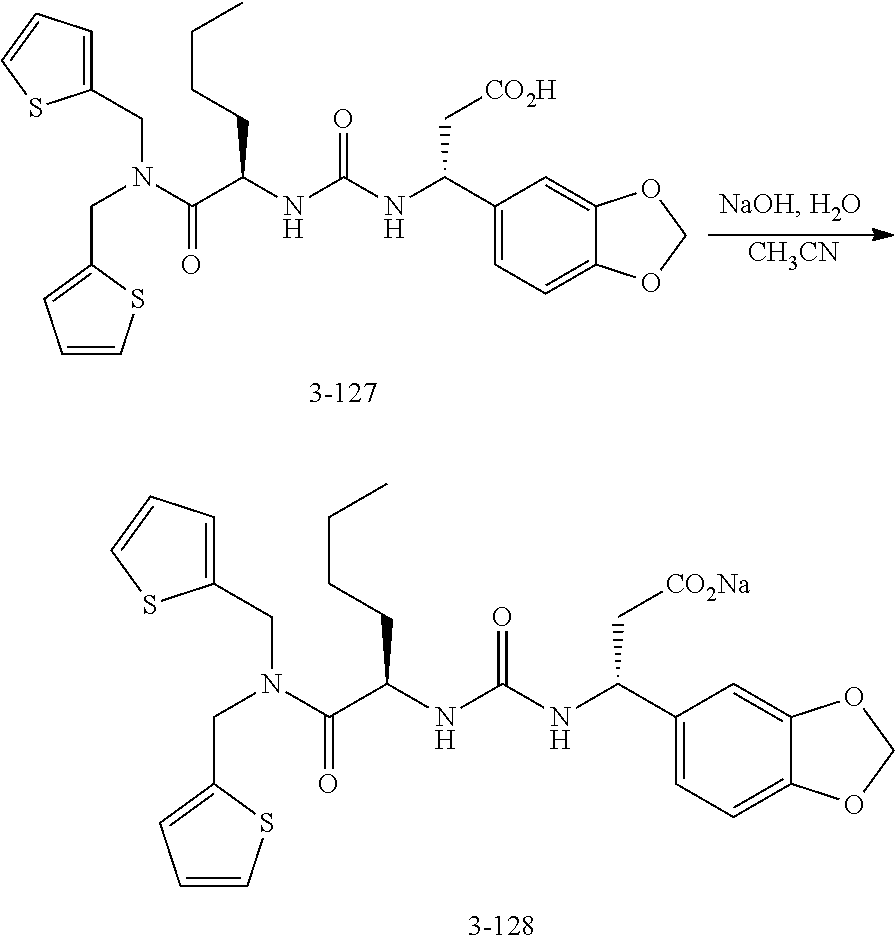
C1=CSC(CN(C(=O)C(CCCC)NC(=O)NC(C[CO2H])C2=CC=C3C(=C2)OCO3)CC2=CC=CS2)=C1.[CH3CN].C1=CSC(CN(C(=O)C(CCCC)NC(=O)NC(C[CO2Na])C2=CC=C3C(=C2)OCO3)CC2=CC=CS2)=C1
